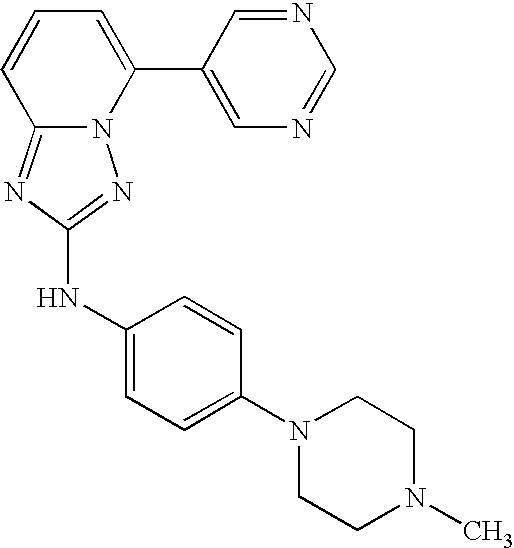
N12C(=NC(NC3=CC=C(N4CCN(C)CC4)C=C3)=N1)C=CC=C2C1=CN=CN=C1
